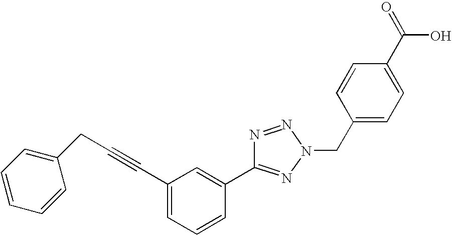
N1=NN(CC2=CC=C(C(=O)O)C=C2)N=C1C1=CC(C#CCC2=CC=CC=C2)=CC=C1
